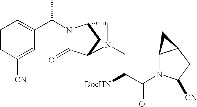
C1=CC([CN])=CC(C(C)N2C(=O)C3CC2CN3CC([BocHN])C(=O)N2C3C(CC2[CN])C3)=C1
